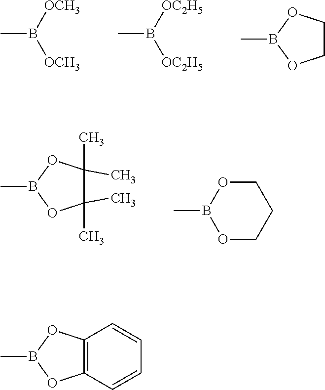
CB([OCH3])[OCH3].CB([OC2H5])[OC2H5].C1COB(C)O1.C1(C)(C)C(C)(C)OB(C)O1.O1CCCOB1C.C12=C(OB(C)O1)C=CC=C2
